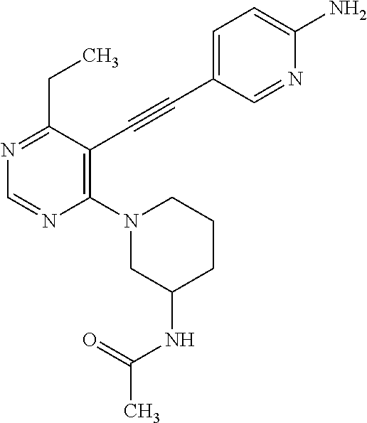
N1=C(CC)C(C#CC2=CC=C(N)N=C2)=C(N2CC(NC(C)=O)CCC2)N=C1
